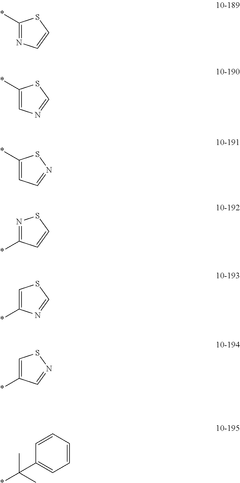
C1(*)=NC=CS1.C1(*)=CN=CS1.C1(*)=CC=NS1.C1(*)=NSC=C1.C1(*)=CSC=N1.C1(*)=CSN=C1.C1=CC=CC=C1C(C)(C)*
